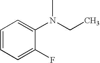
C1=CC=C(F)C(N(C)CC)=C1
